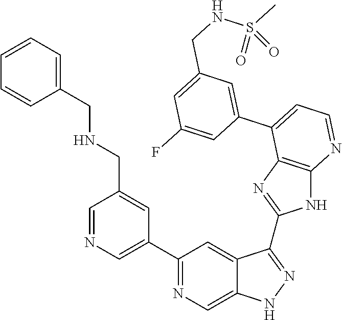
C1=NC=C(C2=NC=C3C(=C2)C(C2=NC4=C(N2)N=CC=C4C2=CC(CNS(C)(=O)=O)=CC(F)=C2)=NN3)C=C1CNCC1=CC=CC=C1
